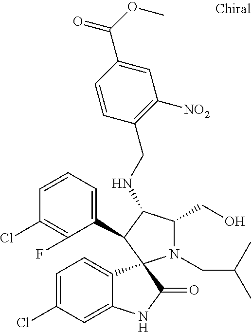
C1=C(Cl)C=C2C(=C1)C1(C(=O)N2)N(CC(C)C)C(CO)C(NCC2=C([NO2])C=C(C(OC)=O)C=C2)C1C1=CC=CC(Cl)=C1F
